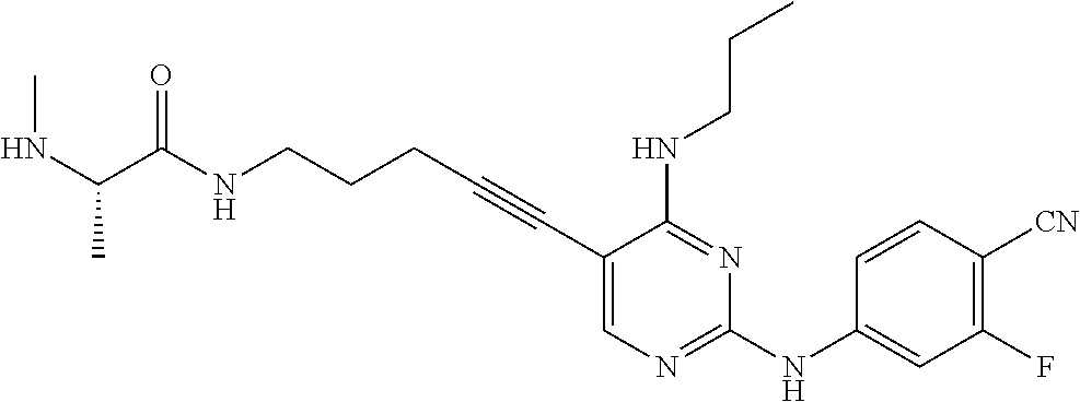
N(CCCC#CC1=CN=C(NC2=CC(F)=C([CN])C=C2)N=C1NCCC)C(=O)C(NC)C
